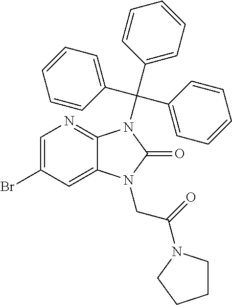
C1=C(Br)C=C2C(=N1)N(C(C1=CC=CC=C1)(C1=CC=CC=C1)C1=CC=CC=C1)C(=O)N2CC(=O)N1CCCC1
